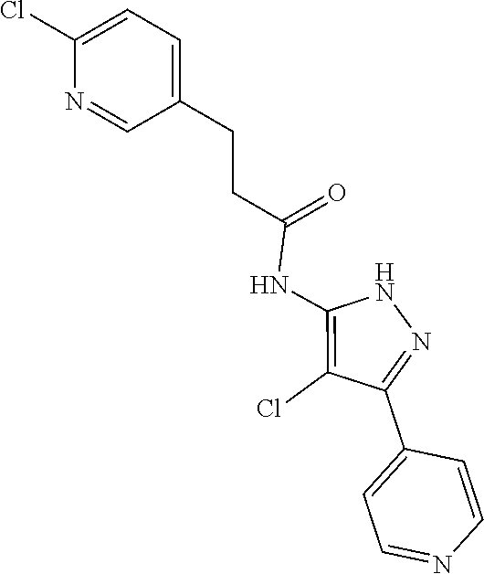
N1C(NC(CCC2=CC=C(Cl)N=C2)=O)=C(Cl)C(C2=CC=NC=C2)=N1
